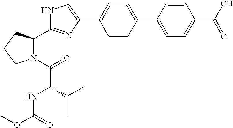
C1=CC(C2=CC=C(C(O)=O)C=C2)=CC=C1C1=CNC(C2N(C(=O)C(NC(OC)=O)C(C)C)CCC2)=N1
